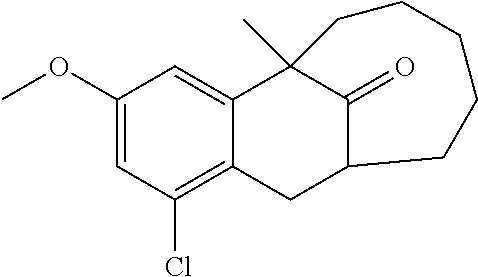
C1(OC)=CC(Cl)=C2C(=C1)C1(C)C(=O)C(C2)CCCCC1
